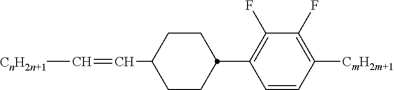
C(=C[CnH2n+1])C1CCC(C2=C(F)C(F)=C([CmH2m+1])C=C2)CC1
